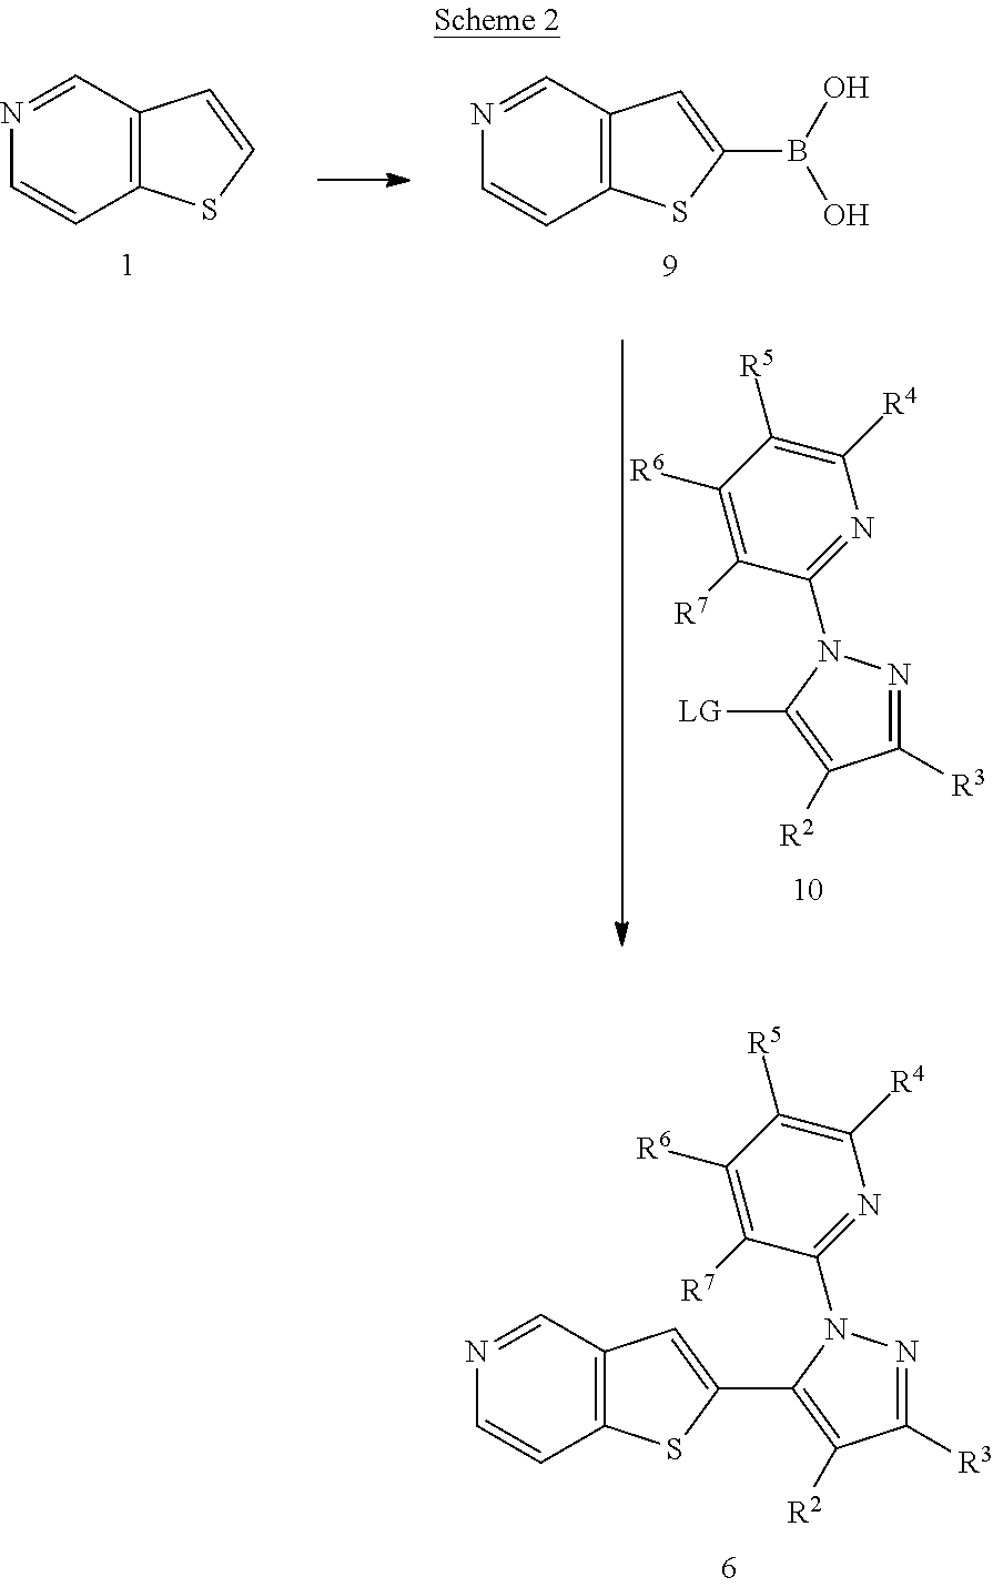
N1=CC2=C(C=C1)SC=C2.N1=CC2=C(C=C1)SC(B(O)O)=C2.C1([R3])=NN(C2=NC([R4])=C([R5])C([R6])=C2[R7])C([LG])=C1[R2].C1([R3])=NN(C2=NC([R4])=C([R5])C([R6])=C2[R7])C(C2=CC3=C(C=CN=C3)S2)=C1[R2]
